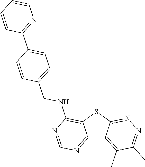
C12=NC=NC(NCC3=CC=C(C4=NC=CC=C4)C=C3)=C1SC1=NN=C(C)C(C)=C21
